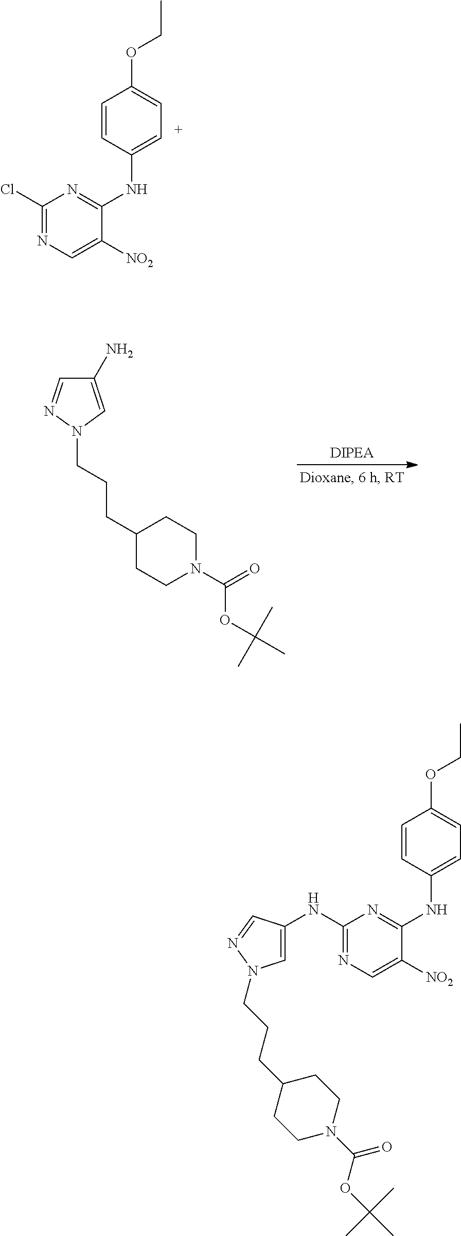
C1(Cl)=NC=C([NO2])C(NC2=CC=C(OCC)C=C2)=N1.C1(N)=CN(CCCC2CCN(C(OC(C)(C)C)=O)CC2)N=C1.C1(NC2=CN(CCCC3CCN(C(OC(C)(C)C)=O)CC3)N=C2)=NC=C([NO2])C(NC2=CC=C(OCC)C=C2)=N1
